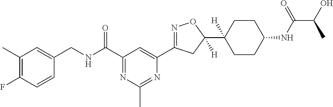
C1(C)=C(F)C=CC(CNC(C2=NC(C)=NC(C3=NOC(C4([H])CCC(NC(C(C)O)=O)CC4)([H])C3)=C2)=O)=C1
